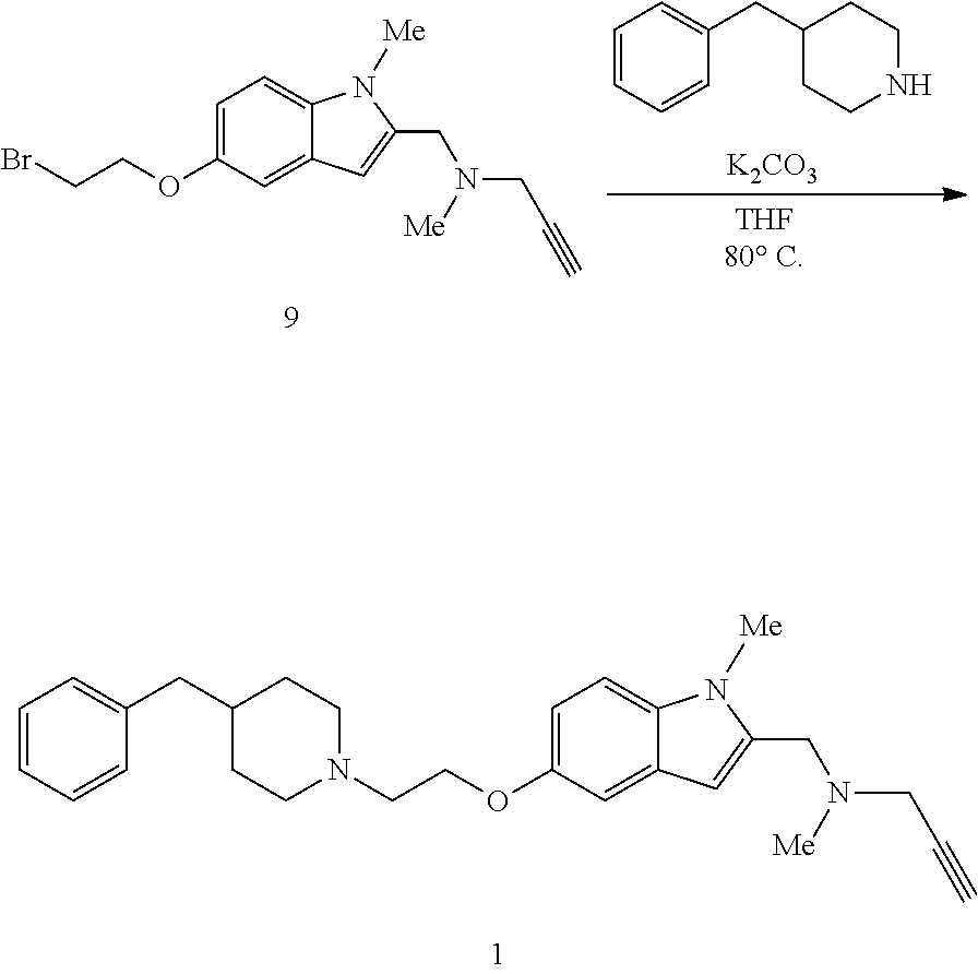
C1=CC=CC(CC2CCNCC2)=C1.[K2CO3].C1=C(OCCBr)C=C2C(=C1)N([Me])C(CN(CC#C)[Me])=C2.C1=C(OCCN2CCC(CC3=CC=CC=C3)CC2)C=C2C(=C1)N([Me])C(CN(CC#C)[Me])=C2
